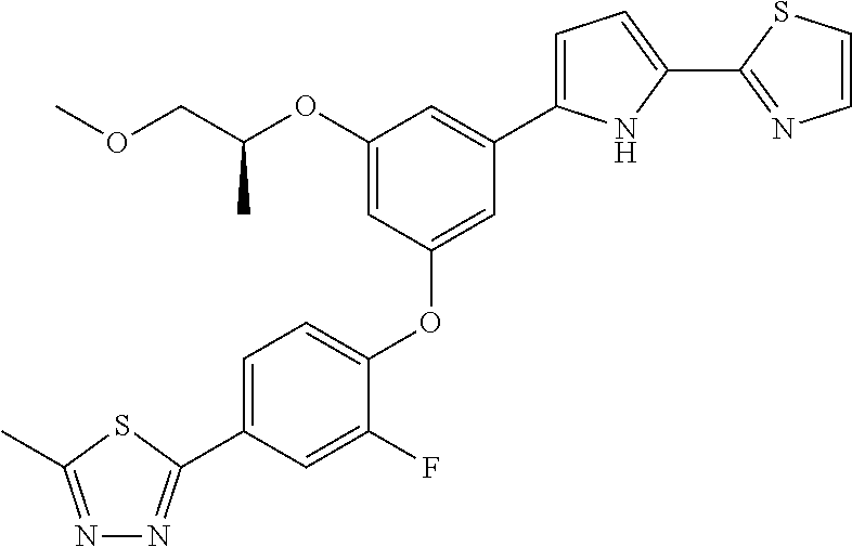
C1(OC(COC)C)=CC(OC2=CC=C(C3=NN=C(C)S3)C=C2F)=CC(C2=CC=C(C3=NC=CS3)N2)=C1
